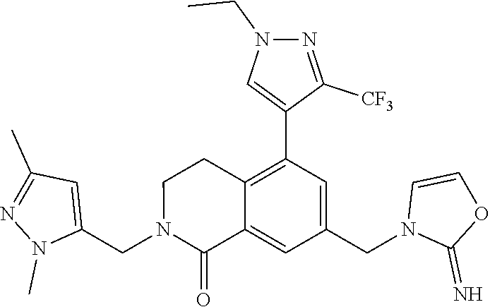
C1(CN2C(=O)C3=CC(CN4C(=N)OC=C4)=CC(C4=CN(CC)N=C4[CF3])=C3CC2)=CC(C)=NN1C
